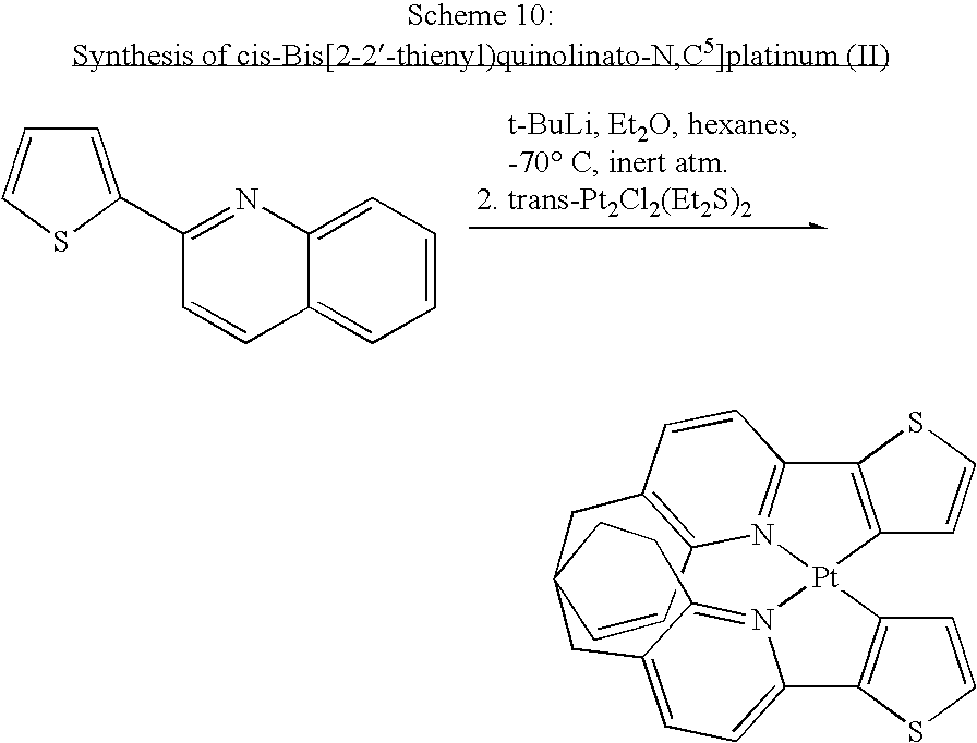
C1=C(C2=NC3=CC=CC=C3C=C2)SC=C1.C12=C(C=CS1)[Pt]13N4=C2C=CC2=C4C=CC4(CCC5=N1C(=CC=C5C4)C1=C3C=CS1)C2
